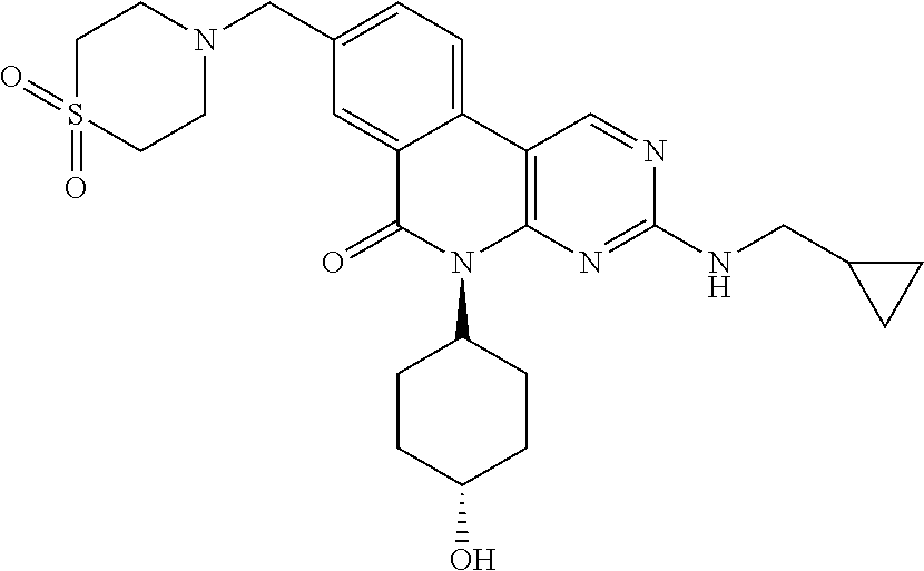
C12=CC(CN3CCS(=O)(=O)CC3)=CC=C1C1=C(N(C3CCC(O)CC3)C2=O)N=C(NCC2CC2)N=C1
